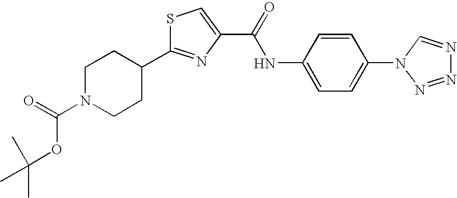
C1N(C(=O)OC(C)(C)C)CCC(C2=NC(C(NC3=CC=C(N4N=NN=C4)C=C3)=O)=CS2)C1
